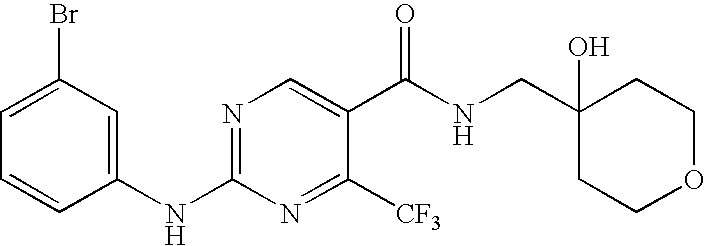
C1(NC2=NC=C(C(NCC3(O)CCOCC3)=O)C([CF3])=N2)=CC(Br)=CC=C1
